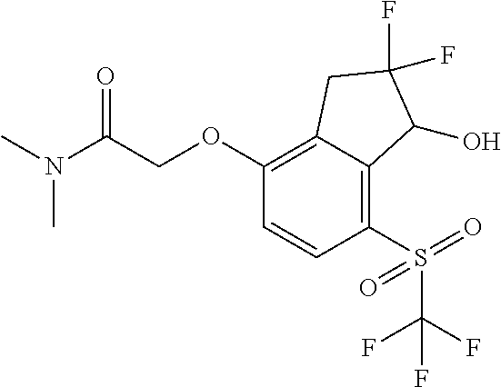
C1(OCC(N(C)C)=O)=C2C(=C(S(=O)(=O)C(F)(F)F)C=C1)C(O)C(F)(F)C2
